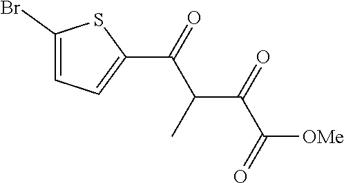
C1(Br)=CC=C(C(C(C)C(C(=O)[OMe])=O)=O)S1
